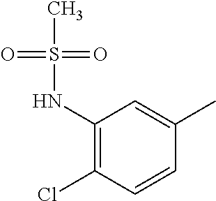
C1(NS(=O)(=O)C)=C(Cl)C=CC(C)=C1
